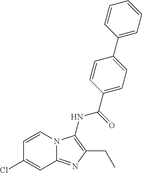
C1=C(Cl)C=CN2C1=NC(CC)=C2NC(C1=CC=C(C2=CC=CC=C2)C=C1)=O
